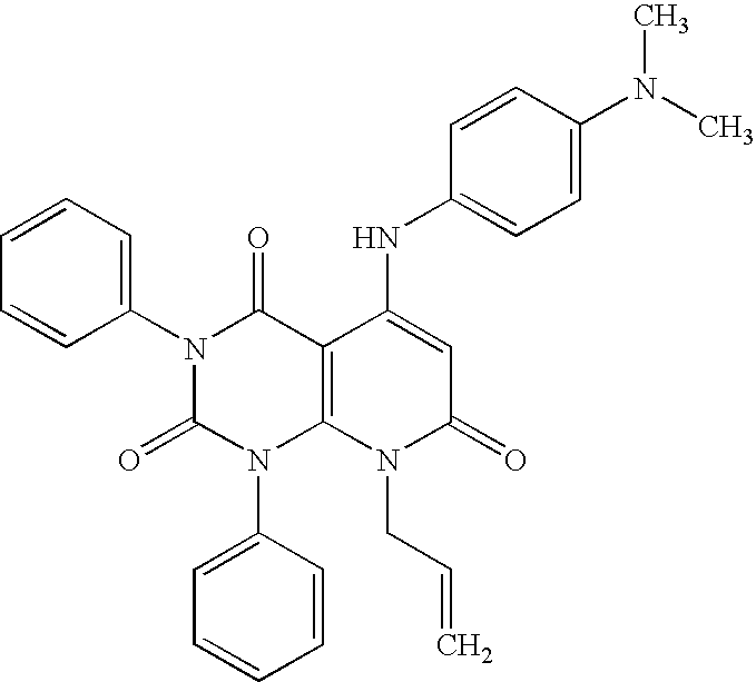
N1(C2=CC=CC=C2)C(=O)N(C2=CC=CC=C2)C2=C(C1=O)C(NC1=CC=C(N(C)C)C=C1)=CC(=O)N2CC=C
